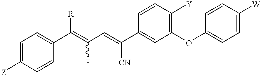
C1=C([Z])C=CC(C(=C(C=C(C2=CC(OC3=CC=C([W])C=C3)=C([Y])C=C2)[CN])F)[R])=C1
